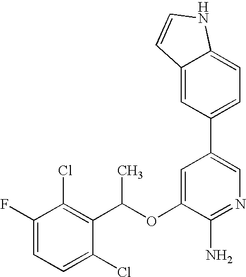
C1(OC(C2=C(Cl)C(F)=CC=C2Cl)C)=CC(C2=CC=C3C(=C2)C=CN3)=CN=C1N
